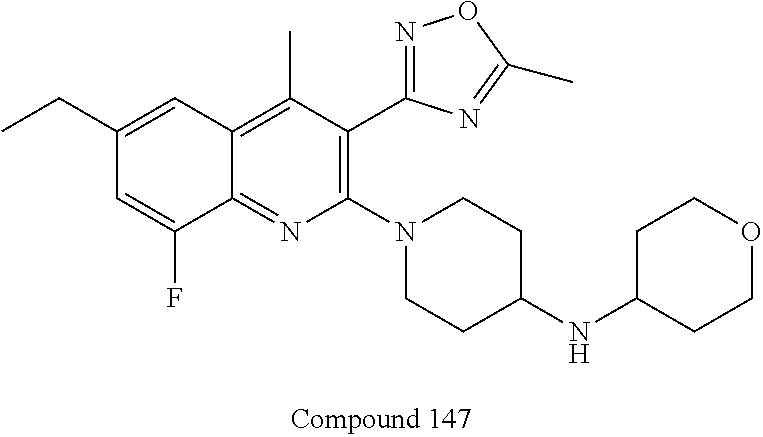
C1(CC)=CC2=C(C)C(C3=NOC(C)=N3)=C(N3CCC(NC4CCOCC4)CC3)N=C2C(F)=C1
